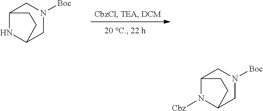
C12NC(CN([Boc])C1)CC2.C12N([Cbz])C(CN([Boc])C1)CC2
